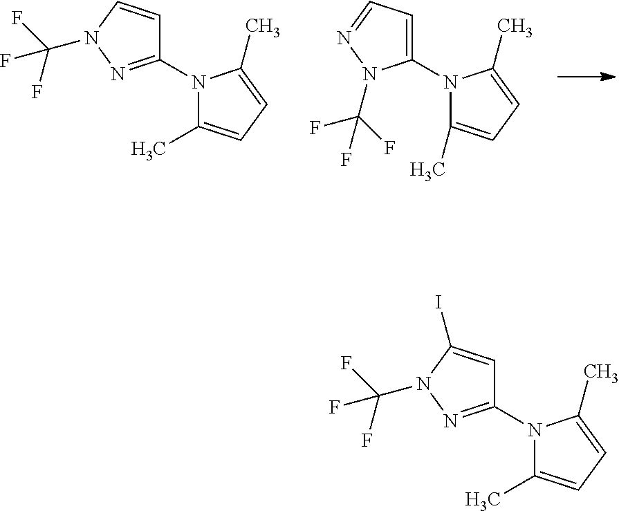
C1(N2C(C)=CC=C2C)=NN(C(F)(F)F)C=C1.C1(N2C(C)=CC=C2C)=CC=NN1C(F)(F)F.C1(N2C(C)=CC=C2C)=NN(C(F)(F)F)C(I)=C1
